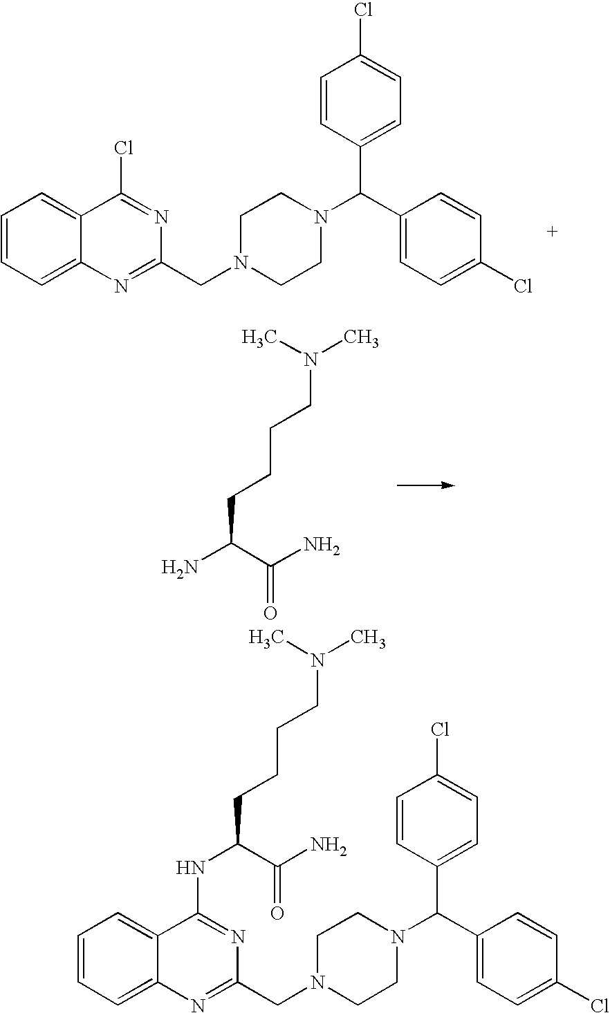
C1=CC=C2C(=C1)C(Cl)=NC(CN1CCN(C(C3=CC=C(Cl)C=C3)C3=CC=C(Cl)C=C3)CC1)=N2.NC(C(N)=O)CCCCN(C)C.C1=CC=C2C(=C1)N=C(CN1CCN(C(C3=CC=C(Cl)C=C3)C3=CC=C(Cl)C=C3)CC1)N=C2NC(C(N)=O)CCCCN(C)C
